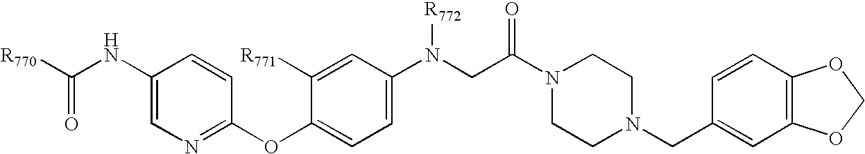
C1(N(CC(=O)N2CCN(CC3=CC4=C(C=C3)OCO4)CC2)[R772])=CC=C(OC2=NC=C(NC([R770])=O)C=C2)C([R771])=C1
